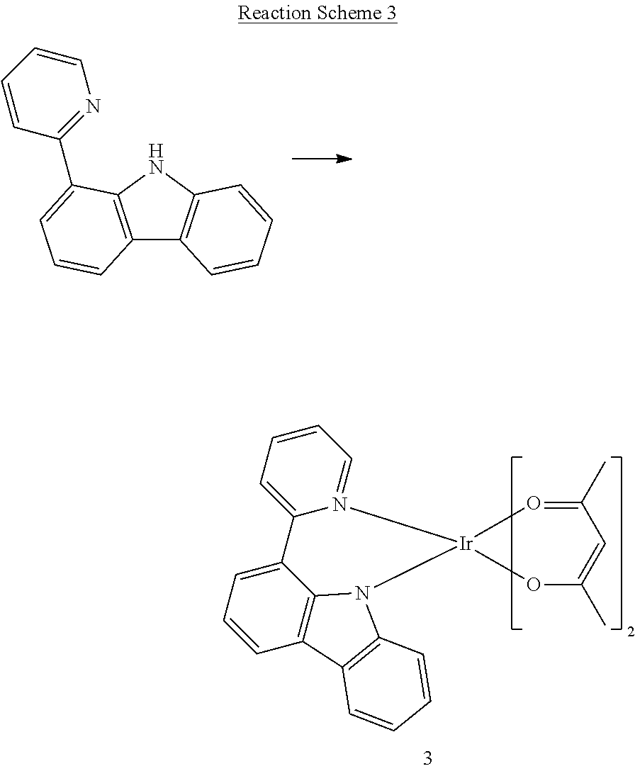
C12=C(NC3=C1C=CC=C3)C(C1=NC=CC=C1)=CC=C2.C1=CC=C2N(=C1)[Ir]1(N3C4=C(C=CC=C24)C2=C3C=CC=C2)O=C(C)C=C(C)O1
